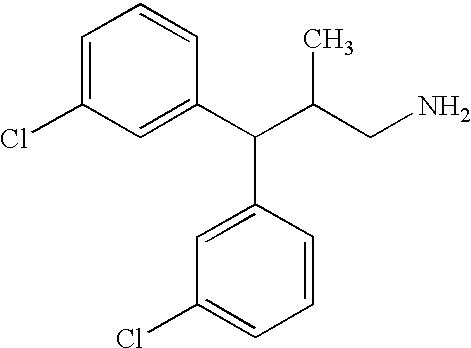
C1=C(Cl)C=C(C(C2=CC(Cl)=CC=C2)C(CN)C)C=C1
